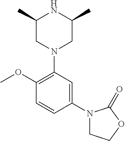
C1(OC)=C(N2CC(C)NC(C)C2)C=C(N2CCOC2=O)C=C1
